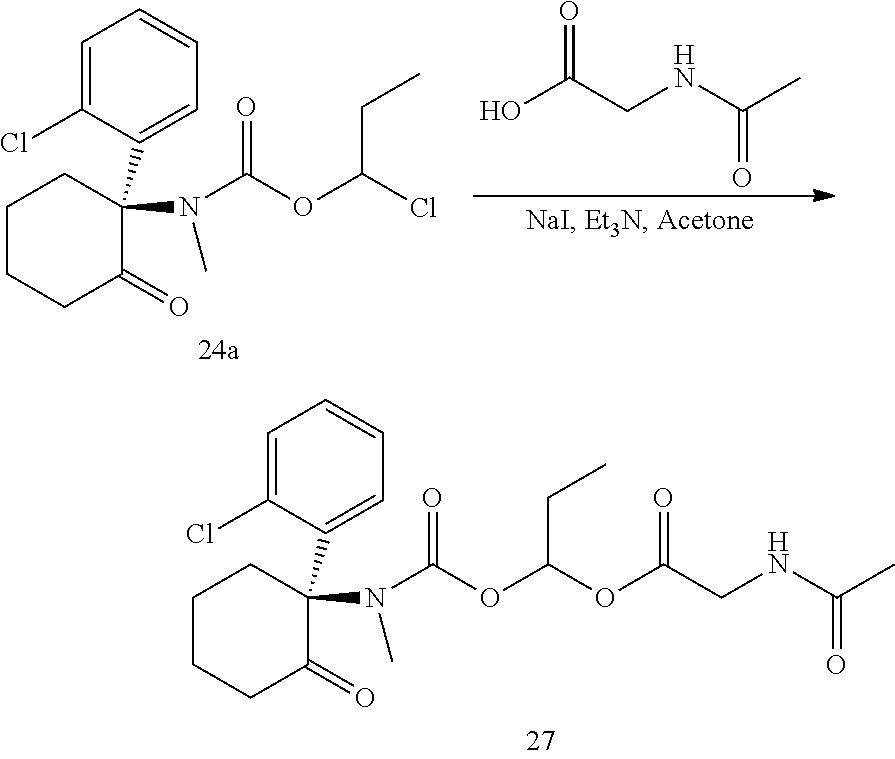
C1CCC(=O)C(N(C)C(OC(OC(CNC(C)=O)=O)CC)=O)(C2=CC=CC=C2Cl)C1.C1CCC(=O)C(N(C)C(OC(Cl)CC)=O)(C2=CC=CC=C2Cl)C1.OC(CNC(C)=O)=O
